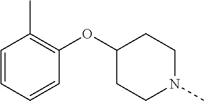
C1=CC=CC(OC2CCN(C)CC2)=C1C
